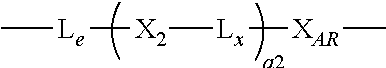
C[Le][X2][Lx][XAR]C
